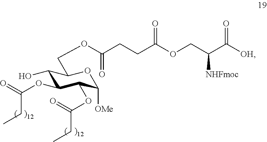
O(C(CCC(OCC(C([OH])=O)[NHFmoc])=O)=O)CC1C(O)C(OC(CC)=O)C(OC(CC)=O)C([OMe])O1
